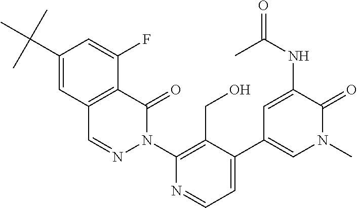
C12=C(C(=O)N(C3=C(CO)C(C4=CN(C)C(=O)C(NC(=O)C)=C4)=CC=N3)N=C1)C(F)=CC(C(C)(C)C)=C2
